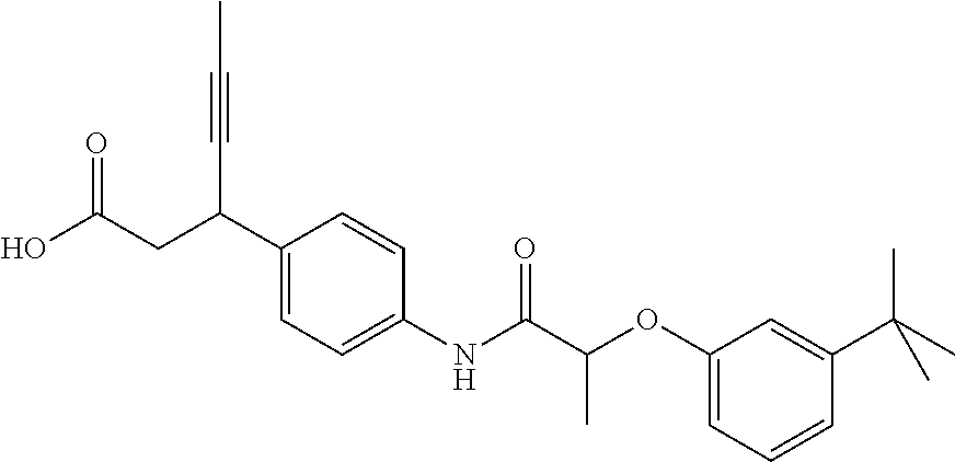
C1(C(CC(O)=O)C#CC)=CC=C(NC(C(OC2=CC=CC(C(C)(C)C)=C2)C)=O)C=C1
